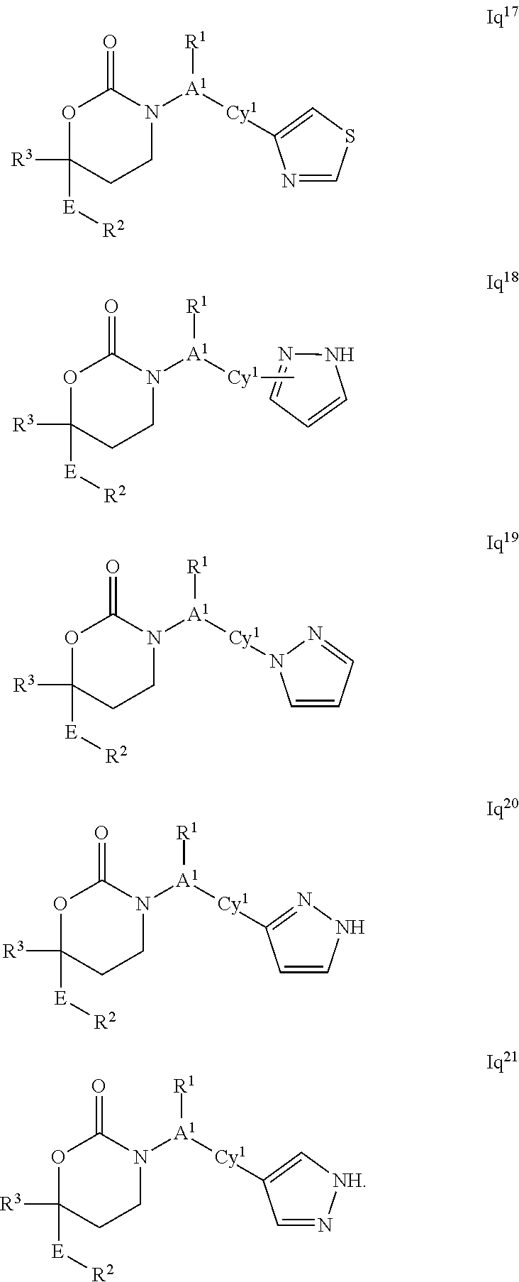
O1C([R3])([E][R2])CCN([A1]([Cy1]C)[R1])C1=O.C1=CNN=C1.O1C([R3])([E][R2])CCN([A1]([Cy1]C2=CSC=N2)[R1])C1=O.O1C([R3])([E][R2])CCN([A1]([Cy1]N2C=CC=N2)[R1])C1=O.O1C([R3])([E][R2])CCN([A1]([Cy1]C2=NNC=C2)[R1])C1=O.O1C([R3])([E][R2])CCN([A1]([Cy1]C2=C[NH]N=C2)[R1])C1=O
